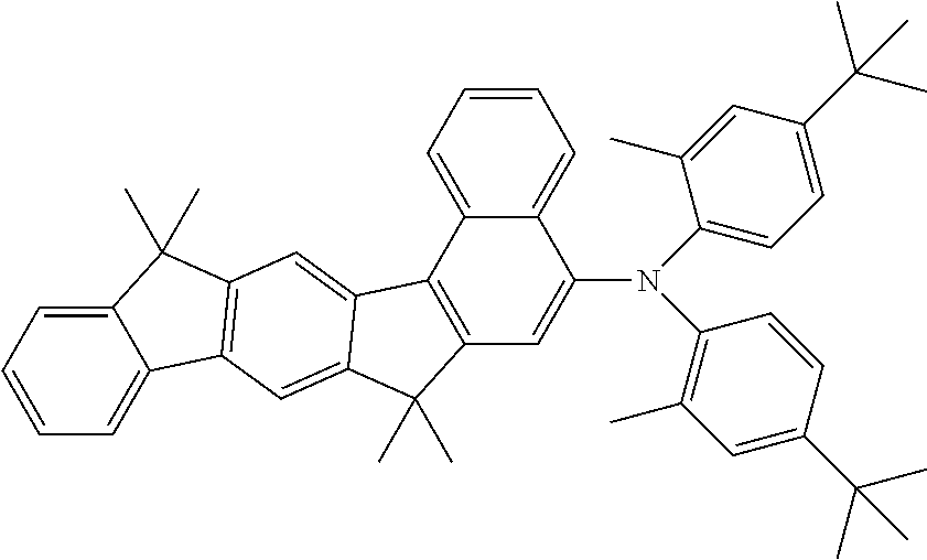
C12=CC=CC=C1C1=C(C2(C)C)C=C2C(=C1)C(C)(C)C1=C2C2=CC=CC=C2C(N(C2=CC=C(C(C)(C)C)C=C2C)C2=C(C)C=C(C(C)(C)C)C=C2)=C1
